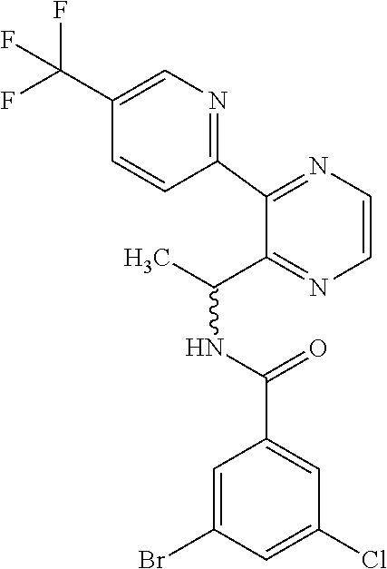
C1=C(Cl)C=C(C(NC(C)C2=NC=CN=C2C2=NC=C(C(F)(F)F)C=C2)=O)C=C1Br
